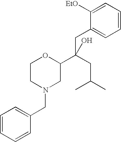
C1=CC=C([EtO])C(CC(CC(C)C)(O)C2OCCN(CC3=CC=CC=C3)C2)=C1
